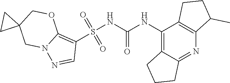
S(NC(NC1=C2C(=NC3=C1CCC3C)CCC2)=O)(C1=C2N(N=C1)CC1(CO2)CC1)(=O)=O
